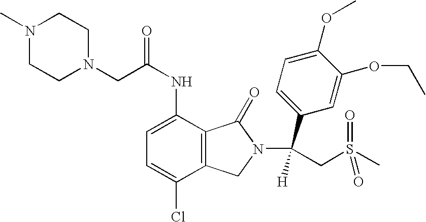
C(C(NC1=CC=C(Cl)C2=C1C(=O)N(C(CS(C)(=O)=O)(C1=CC=C(OC)C(OCC)=C1)[H])C2)=O)N1CCN(C)CC1
